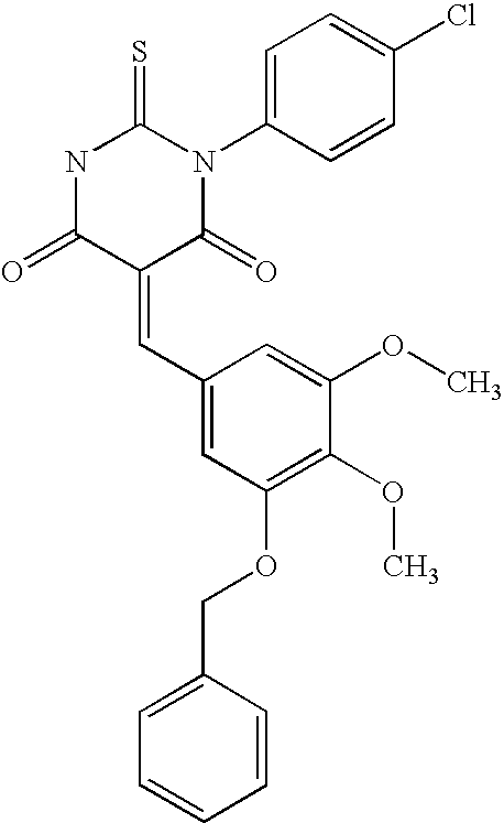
C1(=CC2=CC(OCC3=CC=CC=C3)=C(OC)C(OC)=C2)C(=O)N(C2=CC=C(Cl)C=C2)C(=S)NC1=O
